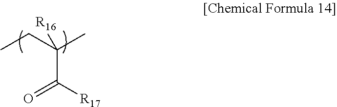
CCC(C)([R16])C([R17])=O
